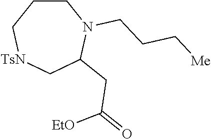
C1CC[TsN]CC(CC([EtO])=O)N1CCC[Me]
